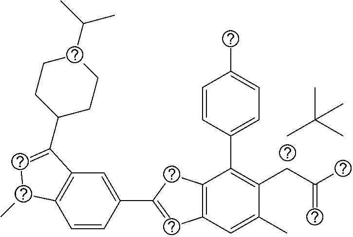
C1=CC(C2=CC3=C(C2)C(C2=CC=C(C)C=C2)=C(CC(C)=C)C(C)=C3)=CC2=C1C(C)C=C2C1CCC(C(C)C)CC1.CC(C)(C)C
